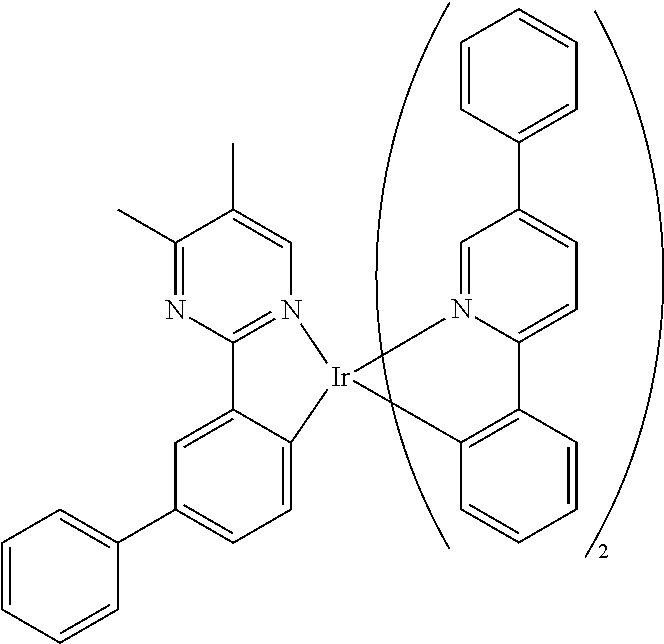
C1=CC=CC(C2=CC=C3C(=C2)C2=N(C=C(C)C(C)=N2)[Ir]32N3=CC(C4=CC=CC=C4)=CC=C3C3=C2C=CC=C3)=C1
